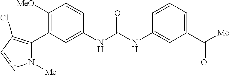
C1([OMe])=C(C2=C(Cl)C=NN2[Me])C=C(NC(=O)NC2=CC(C(=O)[Me])=CC=C2)C=C1
